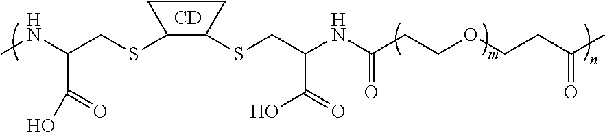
CNC(CSC1C(SCC(NC(CCOCCC(C)=O)=O)C(O)=O)CC1)C(=O)O.[CD]
